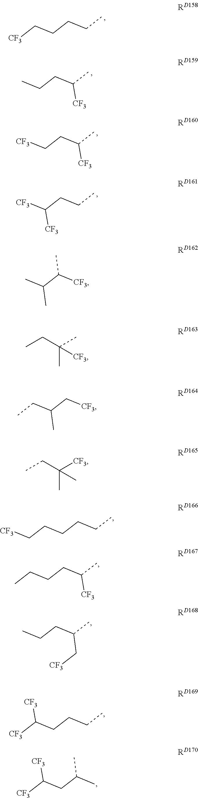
[CF3]CCCCC.[CF3]CCCCCC.CCCC(C)[CF3].[CF3]CCC(C)[CF3].[CF3]C(CCC)[CF3].CCCCC(C)[CF3].CCCC(C)C[CF3].[CF3]C(CCCC)[CF3].[CF3]C(CC(C)C)[CF3].C(C([CF3])C)(C)C.CCC(C)(C)[CF3].C(C(C[CF3])C)C.CCC([CF3])(C)C
